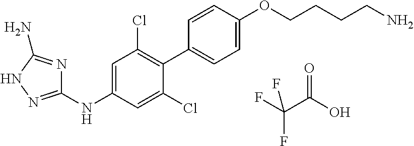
C1(NC2=CC(Cl)=C(C3=CC=C(OCCCCN)C=C3)C(Cl)=C2)=NNC(N)=N1.FC(C(O)=O)(F)F
